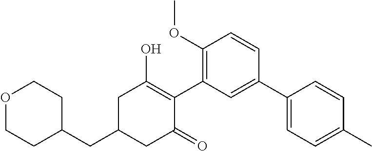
C1(CC2CC(=O)C(C3=C(OC)C=CC(C4=CC=C(C)C=C4)=C3)=C(O)C2)CCOCC1
